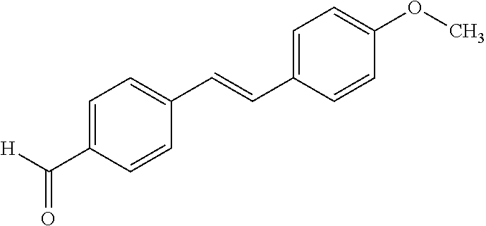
C1(C([H])=O)=CC=C(C=CC2=CC=C(OC)C=C2)C=C1
